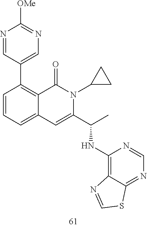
N1=CC(C2=C3C(=CC=C2)C=C(C(NC2=C4C(=NC=N2)SC=N4)C)N(C2CC2)C3=O)=CN=C1[OMe]
